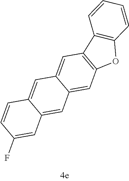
C12=CC3=C(C=C1C=C1C(=C2)C=C(F)C=C1)C1=C(O3)C=CC=C1
